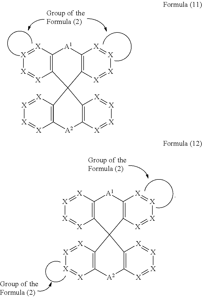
[X]1=[X]C2=C([X]=[X]1)C1(C3=C([A1]2)[X]=[X][X]=[X]3)C2=C([X]=[X][X]=[X]2)[A2]C2=C1[X]=[X][X]=[X]2.[X]1=[X]C2=C([X]=[X]1)C1(C3=C([A1]2)[X]=[X][X]=[X]3)C2=C([X]=[X][X]=[X]2)[A2]C2=C1[X]=[X][X]=[X]2
